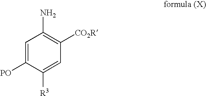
C1=C([PO])C([R3])=CC([CO2R])=C1N
